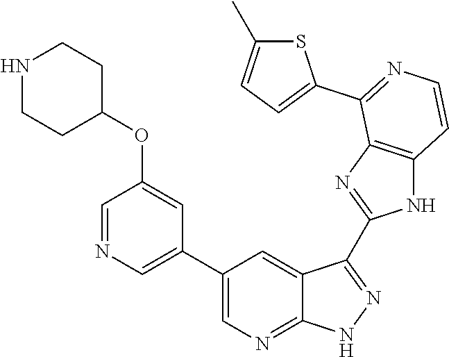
C1=NC=C(C2=CN=C3C(=C2)C(C2=NC4=C(N2)C=CN=C4C2=CC=C(C)S2)=N[N H]3)C=C1OC1CCNCC1
